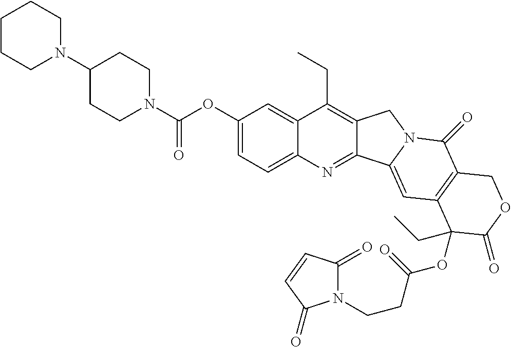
C(=O)(OC1=CC=C2C(=C1)C(CC)=C1C(=N2)C2=CC3=C(C(=O)N2C1)COC(=O)C3(CC)OC(=O)CCN1C(=O)C=CC1=O)N1CCC(N2CCCCC2)CC1
